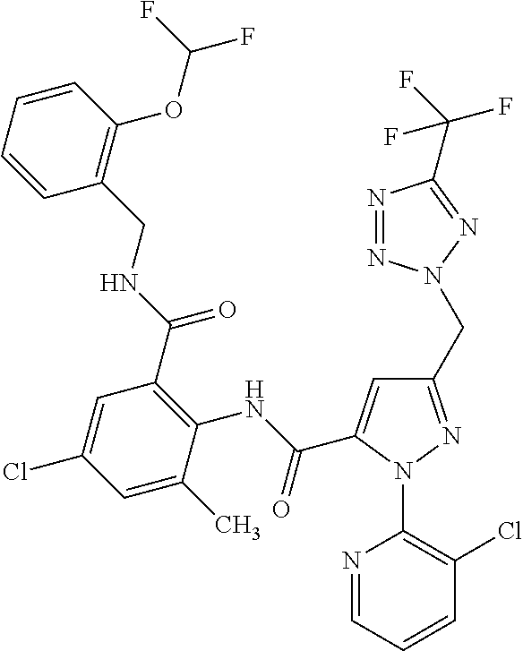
C1=CC=CC(OC(F)F)=C1CNC(C1=C(NC(=O)C2=CC(CN3N=NC(C(F)(F)F)=N3)=NN2C2=C(Cl)C=CC=N2)C(C)=CC(Cl)=C1)=O
